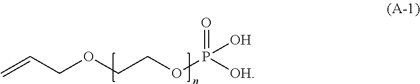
C=CCOCCOP([OH])(=O)O
